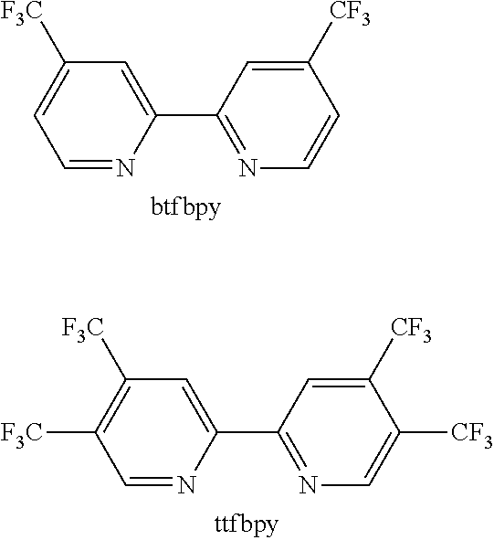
C1=C(C2=NC=CC([CF3])=C2)N=CC=C1[F3C].C1=C(C2=NC=C([CF3])C([CF3])=C2)N=CC([F3C])=C1[F3C]
